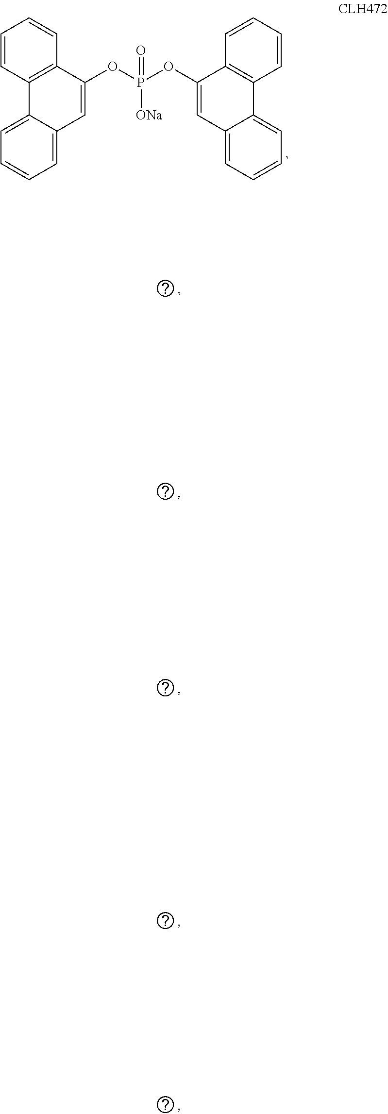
C1=CC2=C(C=C1)C(OP(OC1=CC3=CC=CC=C3C3=C1C=CC=C3)(=O)[ONa])=CC1=CC=CC=C21
